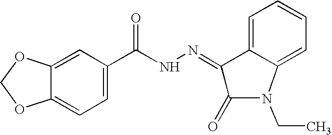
C1=C2C(=CC=C1C(NN=C1C3=CC=CC=C3N(CC)C1=O)=O)OCO2
